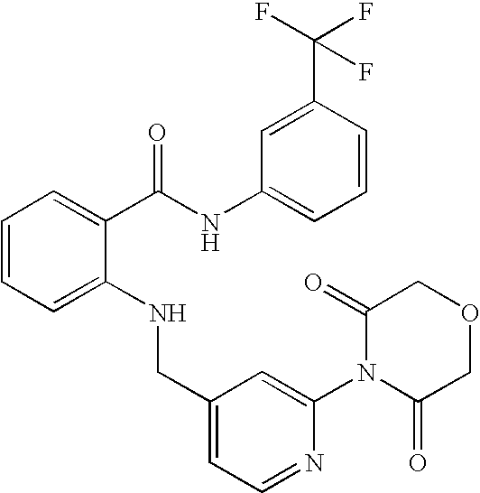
C1=C(NCC2=CC=NC(N3C(=O)COCC3=O)=C2)C(C(NC2=CC=CC(C(F)(F)F)=C2)=O)=CC=C1
